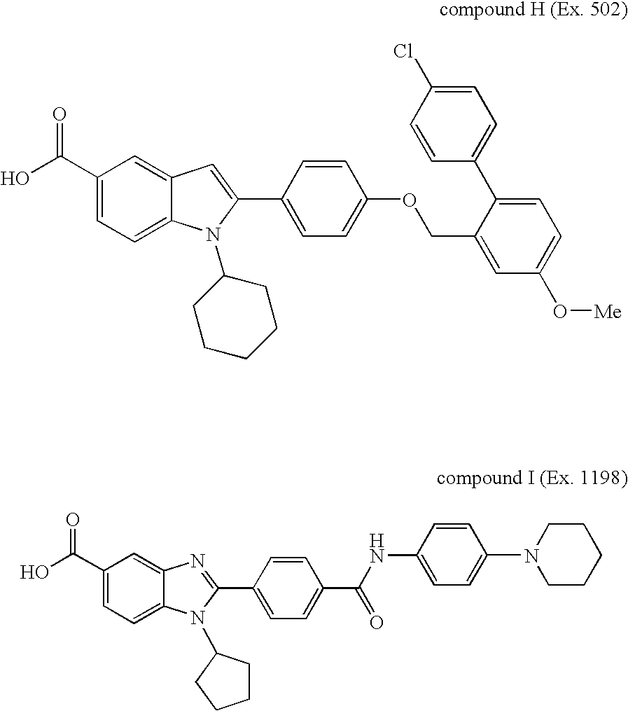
C1(C(O)=O)=CC=C2C(=C1)C=C(C1=CC=C(OCC3=CC(O[Me])=CC=C3C3=CC=C(Cl)C=C3)C=C1)N2C1CCCCC1.C1(C(O)=O)=CC=C2C(=C1)N=C(C1=CC=C(C(NC3=CC=C(N4CCCCC4)C=C3)=O)C=C1)N2C1CCCC1
